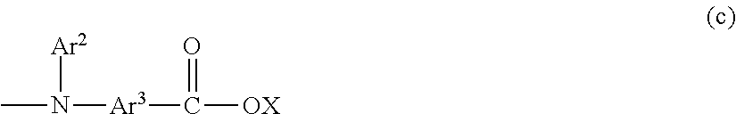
[Ar2]N(C)[Ar3]C([OX])=O
